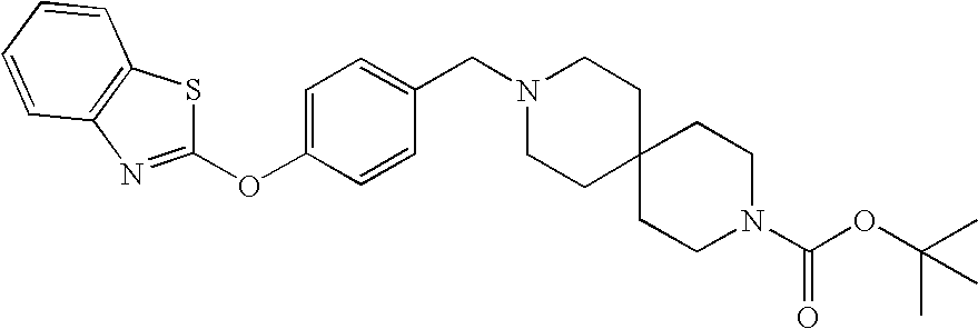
C1=C(OC2=NC3=C(S2)C=CC=C3)C=CC(CN2CCC3(CC2)CCN(C(OC(C)(C)C)=O)CC3)=C1
